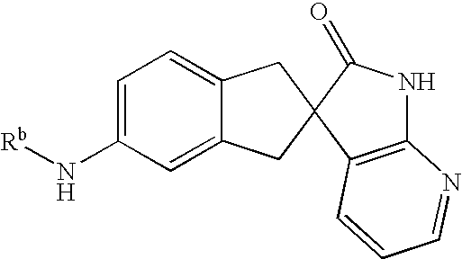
C1=C(N[Rb])C=C2C(=C1)CC1(C2)C2=C(NC1=O)N=CC=C2
